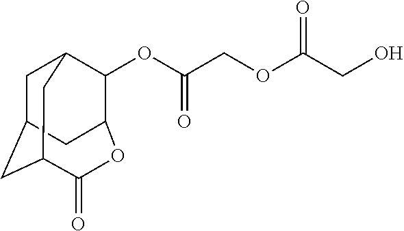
C1C2CC3C(=O)OC(C(OC(COC(=O)CO)=O)C1C3)C2
